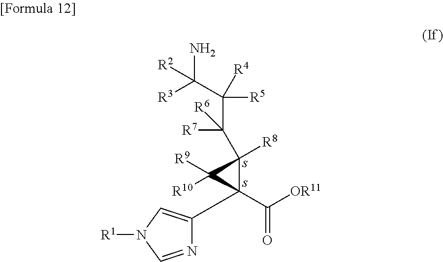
N1=CN([R1])C=C1C1(C([OR11])=O)C(C(C([R5])([R4])C([R3])(N)[R2])([R7])[R6])([R8])C1([R9])[R10]
